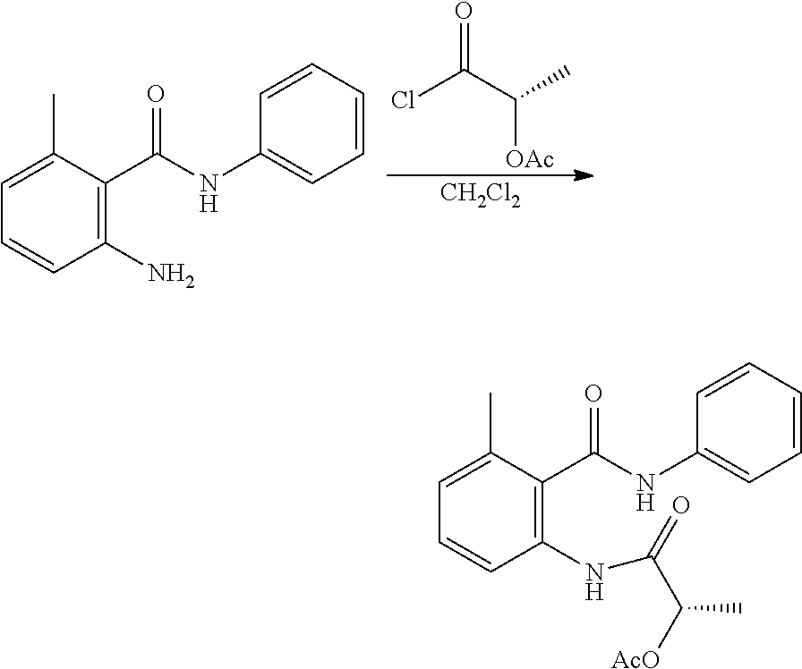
ClC(C(C)[OAc])=O.[CH2Cl2].C1(C(NC2=CC=CC=C2)=O)=C(N)C=CC=C1C.C1(C(NC2=CC=CC=C2)=O)=C(NC(C([AcO])C)=O)C=CC=C1C
